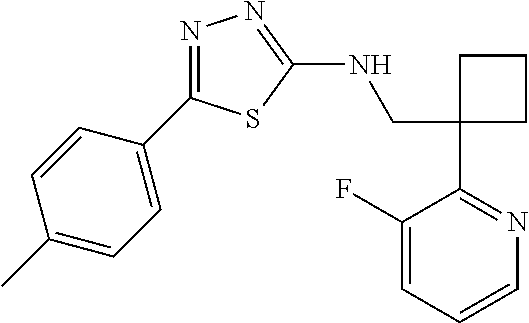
C1(CNC2=NN=C(C3=CC=C(C)C=C3)S2)(C2=NC=CC=C2F)CCC1
